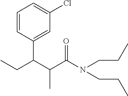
C1=CC(C(C(C(N(CCC)CCC)=O)C)CC)=CC(Cl)=C1
